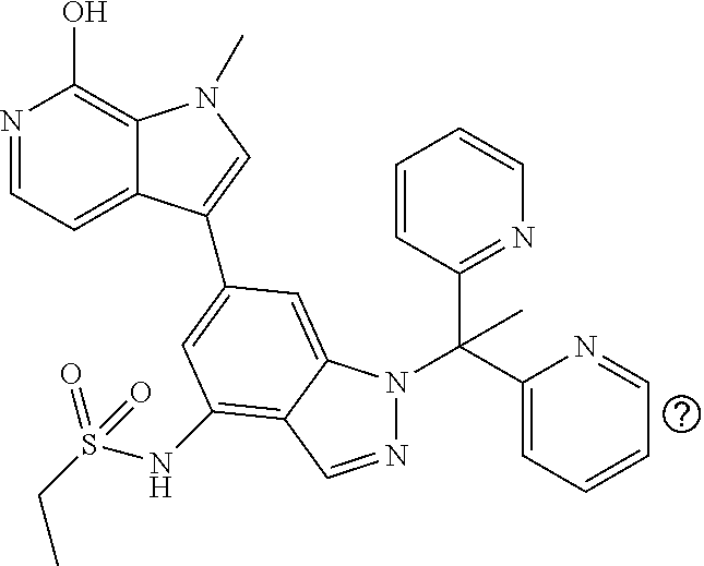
N1=CC=C2C(=C1O)N(C)C=C2C1=CC(NS(CC)(=O)=O)=C2C(=C1)N(C(C1=CC=CC=N1)(C1=NC=CC=C1)C)N=C2
